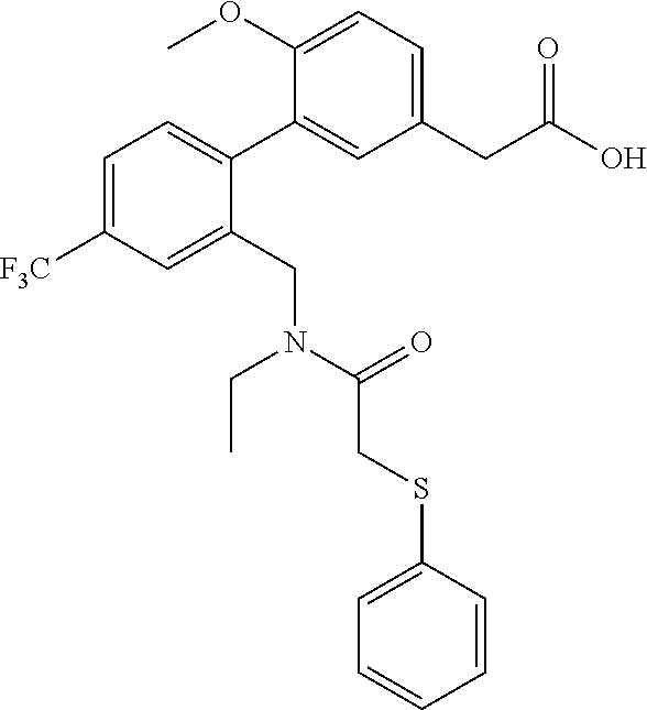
C1(C2=CC=C([F3C])C=C2CN(CC)C(CSC2=CC=CC=C2)=O)=CC(CC(O)=O)=CC=C1OC
